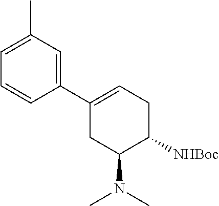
C1(C2=CCC([NHBoc])C(N(C)C)C2)=CC(C)=CC=C1
